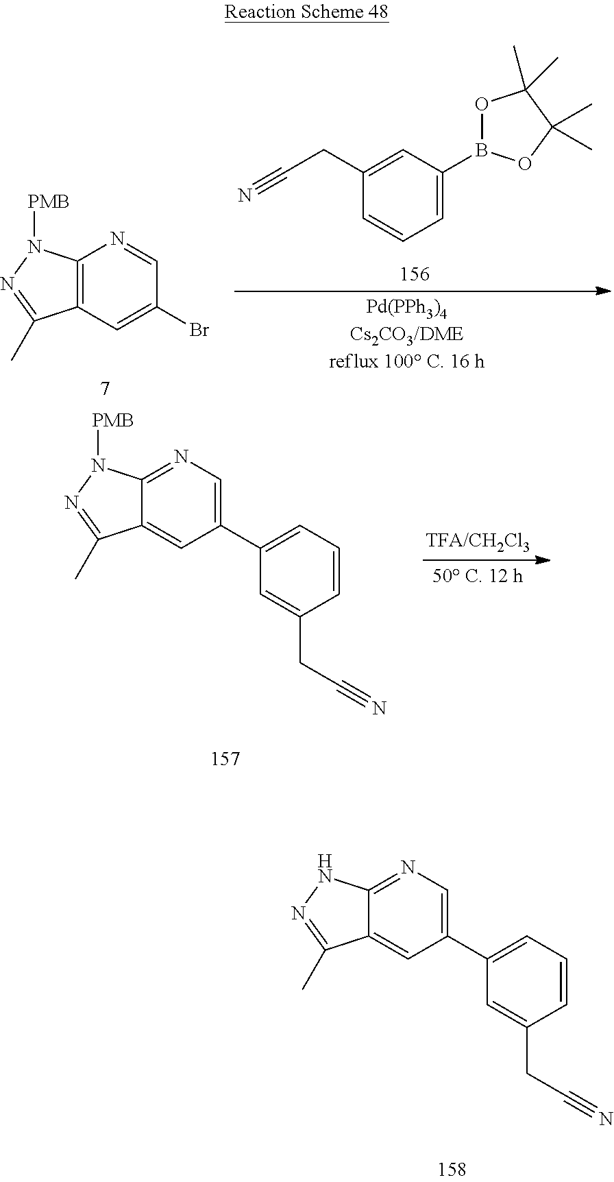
C12=NC=C(C3=CC=CC(CC#N)=C3)C=C1C(C)=NN2.C12=C(C=C(Br)C=N1)C(C)=NN2[PMB].C1=C(B2OC(C)(C)C(C)(C)O2)C=C(CC#N)C=C1.C12=NC=C(C3=CC=CC(CC#N)=C3)C=C1C(C)=NN2[PMB]
